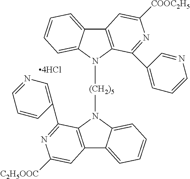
C12=C(N([(CH2)5]N3C4=C(C5=CC=CC=C35)C=C([C2H5OOC])N=C4C3=CN=CC=C3)C3=CC=CC=C13)C(C1=CC=CN=C1)=NC([COOC2H5])=C2
